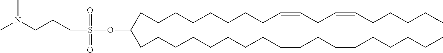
C(CCCCCCC=CCC=CCCCCC)CC(CCCCCCCCC=CCC=CCCCCC)OS(CCCN(C)C)(=O)=O
